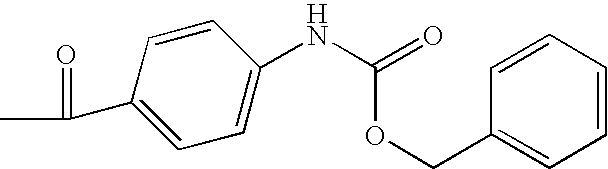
CC(=O)C1=CC=C(NC(OCC2=CC=CC=C2)=O)C=C1
